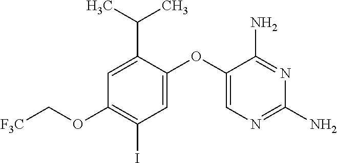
C1=C(C(C)C)C(OC2=CN=C(N)N=C2N)=CC(I)=C1OC[F3C]
